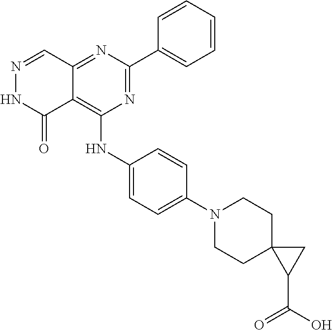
N1=C(C2=CC=CC=C2)N=C2C(=C1NC1=CC=C(N3CCC4(CC3)C(C(=O)O)C4)C=C1)C(=O)NN=C2
